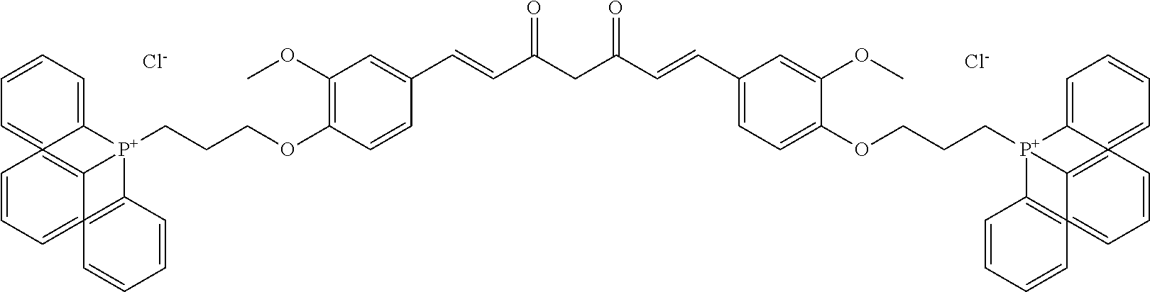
[Cl-].[Cl-].C1(OCCC[P+]23C4=CC=CC=C45=C2C2(=C3C=CC=C2)=CC=C5)=C(OC)C=C(C=CC(CC(=O)C=CC2=CC=C(OCCC[P+]34C5=CC=CC=C56=C3C3(=C4C=CC=C3)=CC=C6)C(OC)=C2)=O)C=C1
